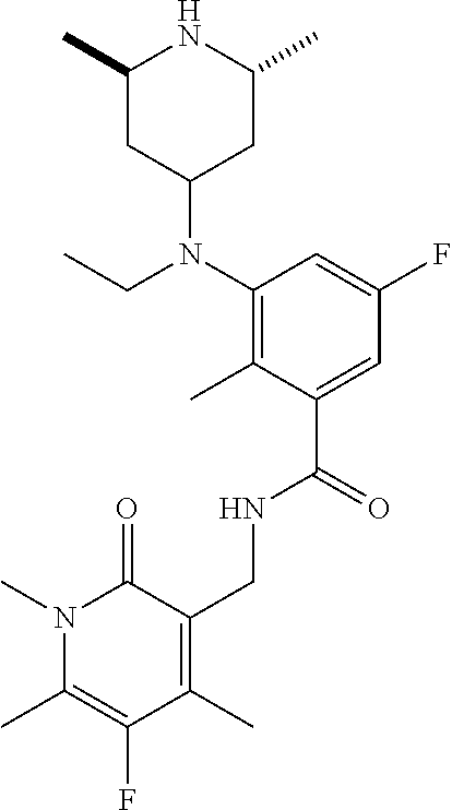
N1(C)C(C)=C(F)C(C)=C(CNC(C2=CC(F)=CC(N(CC)C3CC(C)NC(C)C3)=C2C)=O)C1=O
